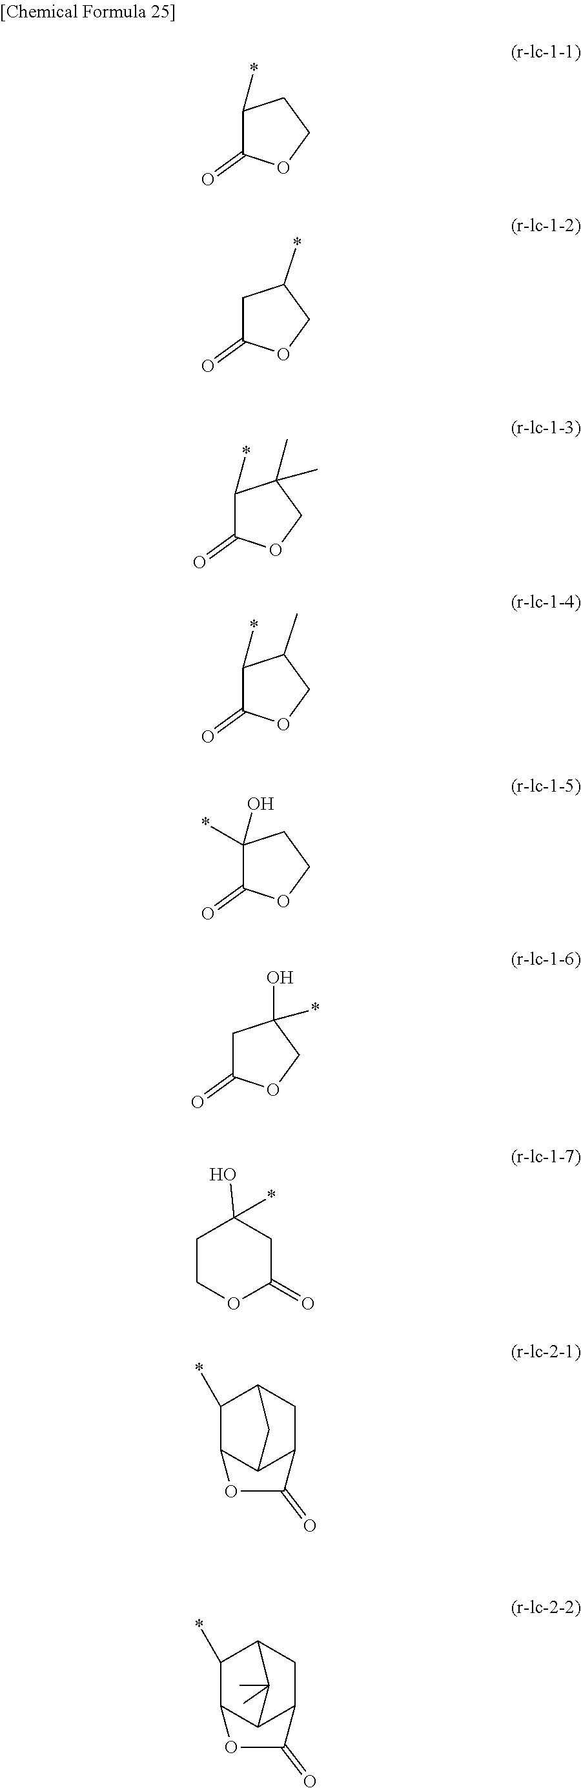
C1(*)C(=O)OCC1.C1C(=O)OCC1*.C1(*)C(=O)OCC1(C)C.C1(*)C(=O)OCC1C.C1(O)(*)C(=O)OCC1.C1C(=O)OCC1(O)*.C1COC(=O)CC1(O)*.C1(*)C2C3C(CC1C3)C(=O)O2.C1(*)C2C3C(CC1C3(C)C)C(=O)O2
